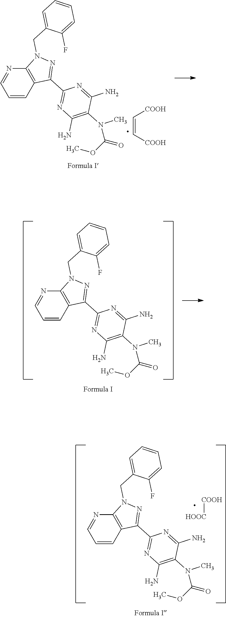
C1=CC2=C(N=C1)N(CC1=CC=CC=C1F)N=C2C1=NC(N)=C(N(C)C(OC)=O)C(N)=N1.C1=CC2=C(N=C1)N(CC1=CC=CC=C1F)N=C2C1=NC(N)=C(N(C)C(OC)=O)C(N)=N1.[COOH][HOOC].C1=CC2=C(N=C1)N(CC1=CC=CC=C1F)N=C2C1=NC(N)=C(N(C)C(OC)=O)C(N)=N1.C(=C[COOH])[COOH]
